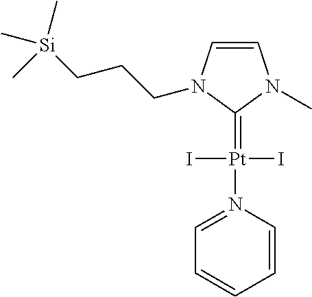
[Pt](I)(I)(=C1N(C)C=CN1CCC[Si](C)(C)C)N1=CC=CC=C1
